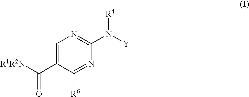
C1=C(C([R1R2N])=O)C([R6])=NC(N([Y])[R4])=N1
